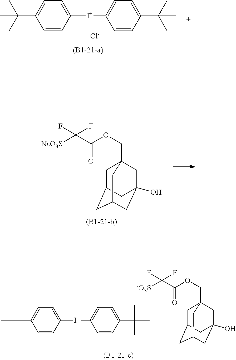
C1=CC([I+]C2=CC=C(C(C)(C)C)C=C2)=CC=C1C(C)(C)C.OC12CC3(COC(C([-O3S])(F)F)=O)CC(CC(C1)C3)C2.C1=CC([I+]C2=CC=C(C(C)(C)C)C=C2)=CC=C1C(C)(C)C.[Cl-].OC12CC3(COC(C([NaO3S])(F)F)=O)CC(CC(C1)C3)C2
